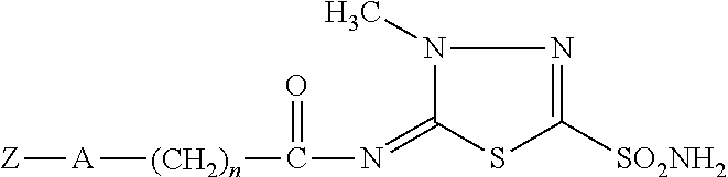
[A]([(CH2)n]C(=O)N=C1SC([SO2NH2])=NN1C)[Z]
